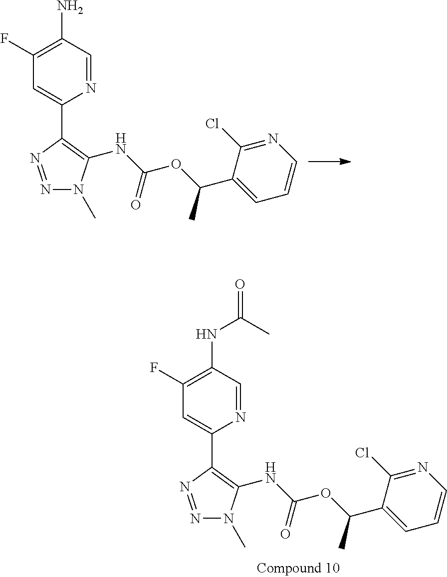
C1(F)=C(N)C=NC(C2=C(NC(OC(C3=CC=CN=C3Cl)C)=O)N(C)N=N2)=C1.C1(F)=C(NC(=O)C)C=NC(C2=C(NC(OC(C3=CC=CN=C3Cl)C)=O)N(C)N=N2)=C1
